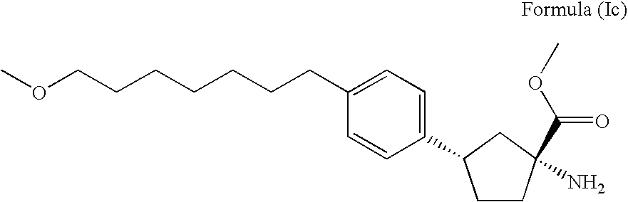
O(CCCCCCCC1=CC=C(C2CCC(C(OC)=O)(N)C2)C=C1)C
